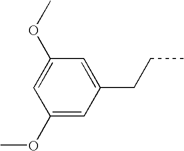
C1(OC)=CC(CCC)=CC(OC)=C1
